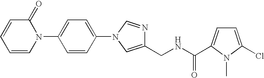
C1=CN(C2=CC=C(N3C=NC(CNC(=O)C4=CC=C(Cl)N4C)=C3)C=C2)C(=O)C=C1
